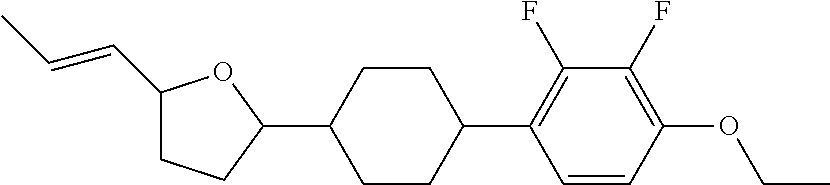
C1(C=CC)CCC(C2CCC(C3=C(F)C(F)=C(OCC)C=C3)CC2)O1
